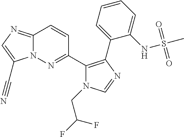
C12=NC=C(C#N)N1N=C(C1=C(C3=CC=CC=C3NS(C)(=O)=O)N=CN1CC(F)F)C=C2
